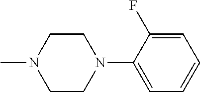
C1=C(F)C(N2CCN(C)CC2)=CC=C1
